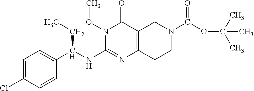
N1(OC)C(=O)C2=C(N=C1NC(CC)C1=CC=C(Cl)C=C1)CCN(C(OC(C)(C)C)=O)C2
